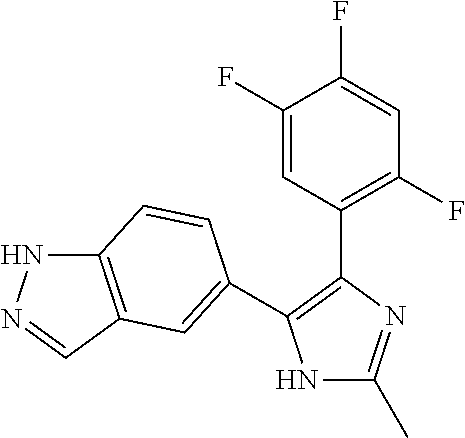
N1C(C)=NC(C2=C(F)C=C(F)C(F)=C2)=C1C1=CC2=C(NN=C2)C=C1
